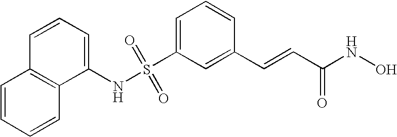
S(C1=CC=CC(C=CC(NO)=O)=C1)(NC1=CC=CC2=C1C=CC=C2)(=O)=O
